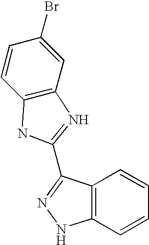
C1=CC2=C(C=C1Br)N=C(C1=NNC3=C1C=CC=C3)N2
